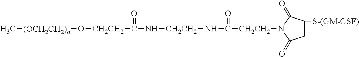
C[(OCH2CH2)n]O[CH2CH2]C(N[CH2CH2]NC([CH2CH2]N1C(=O)CC([S-(GM-CSF)])C1=O)=O)=O
